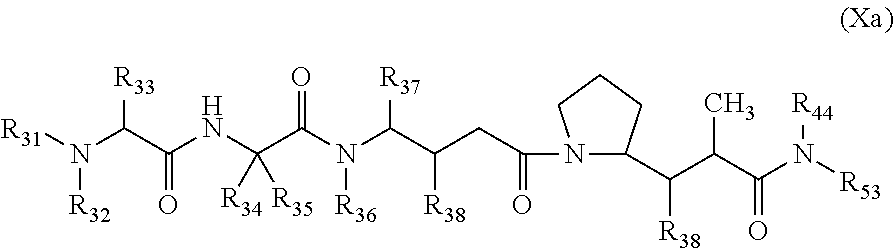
N1(C(CC(C(N(C(C(NC(C(N([R31])[R32])[R33])=O)([R34])[R35])=O)[R36])[R37])[R38])=O)C(C(C(C(N([R53])[R44])=O)C)[R38])CCC1
